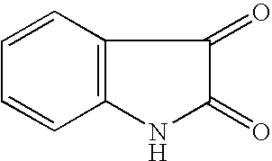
C12=C(C=CC=C1)C(=O)C(=O)N2
